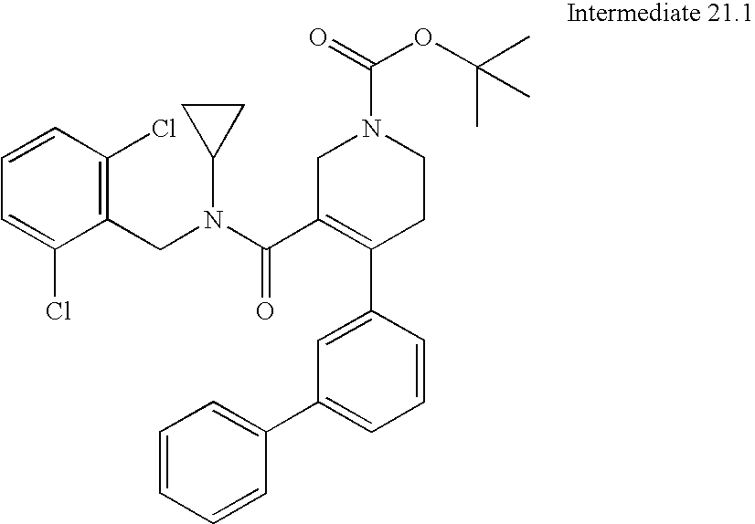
C1(CN(C(C2=C(C3=CC(C4=CC=CC=C4)=CC=C3)CCN(C(=O)OC(C)(C)C)C2)=O)C2CC2)=C(Cl)C=CC=C1Cl
